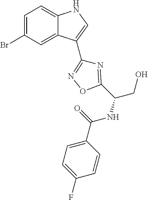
C1=C(Br)C=C2C(=C1)NC=C2C1=NOC(C(NC(=O)C2=CC=C(F)C=C2)CO)=N1
